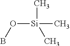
O([Si](C)(C)C)B
